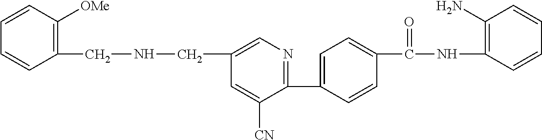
C1(CNCC2=C([OMe])C=CC=C2)=CN=C(C2=CC=C(C(NC3=C(N)C=CC=C3)=O)C=C2)C([CN])=C1
